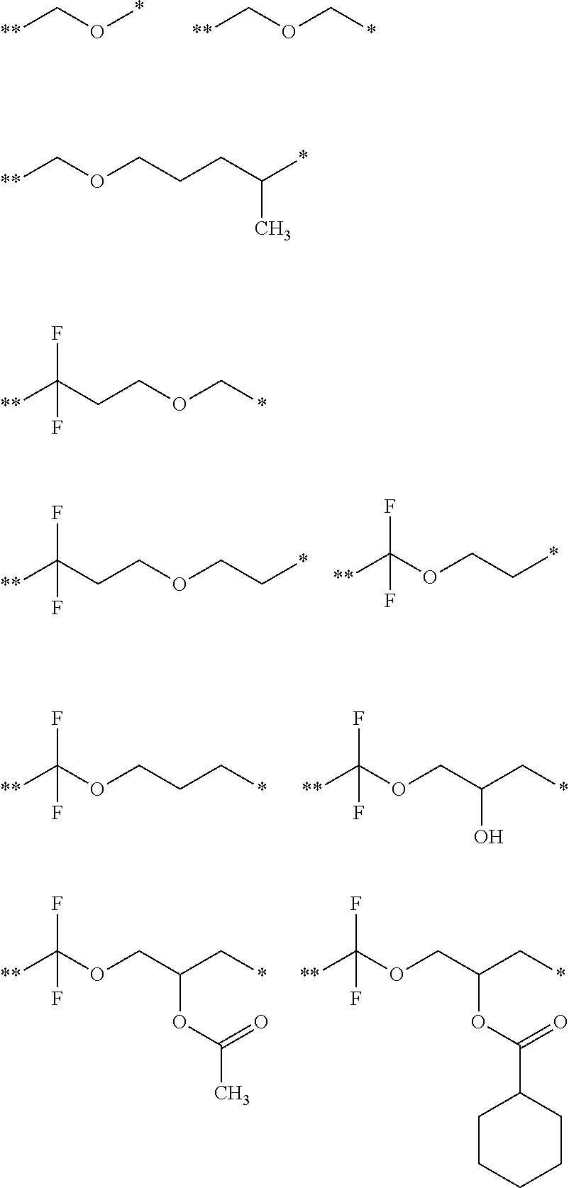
[**]C(CCOC*)(F)F.[**]CO*.[**]COC*.[**]C(CCOCC*)(F)F.[**]C(OCC*)(F)F.[**]C(OCCC*)(F)F.[**]C(OCC(C*)O)(F)F.[**]C(OCC(C*)OC(=O)C)(F)F.[**]C(OCC(C*)OC(=O)C1CCCCC1)(F)F.[**]COCCCC(C)*
